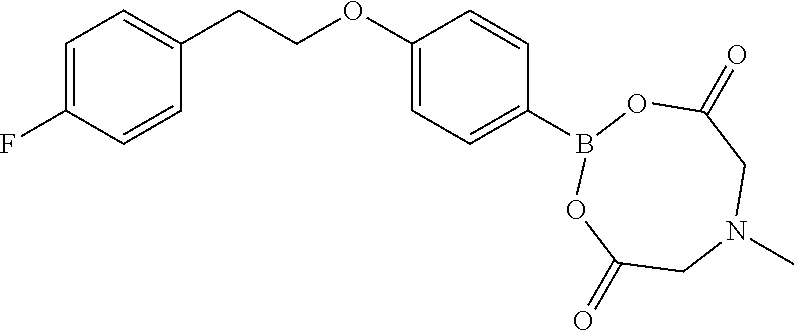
C1=C(F)C=CC(CCOC2=CC=C(B3OC(=O)CN(C)CC(=O)O3)C=C2)=C1
